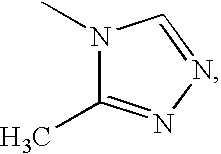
CN1C(C)=NN=C1
